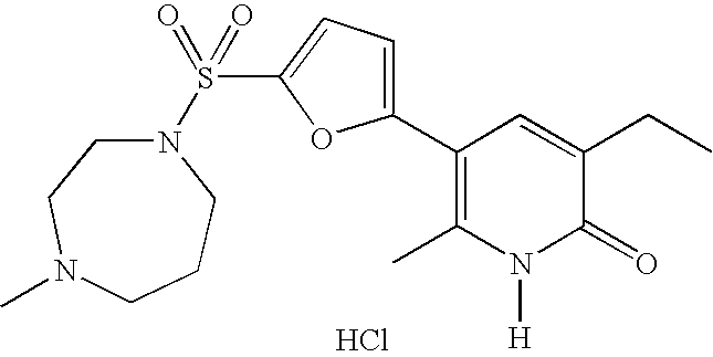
Cl.C1(S(=O)(=O)N2CCN(C)CCC2)=CC=C(C2=C(C)N([H])C(=O)C(CC)=C2)O1
